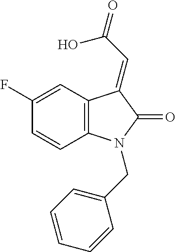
C1=C(F)C=CC2=C1C(=CC(=O)O)C(=O)N2CC1=CC=CC=C1
